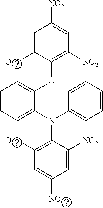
C1=C([O2N])C(OC2=CC=CC=C2N(C2=CC=CC=C2)C2=C([O2N])C=C([NO2])C=C2[NO2])=C([NO2])C=C1[NO2]
